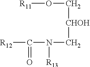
[R12]C(N(C[CHOH]CO[R11])[R13])=O
